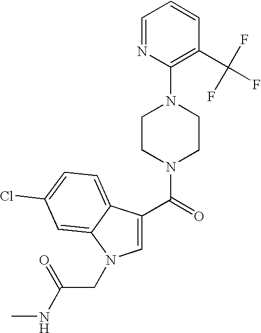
C(=O)(N1CCN(C2=C(C(F)(F)F)C=CC=N2)CC1)C1=CN(CC(NC)=O)C2=CC(Cl)=CC=C12
